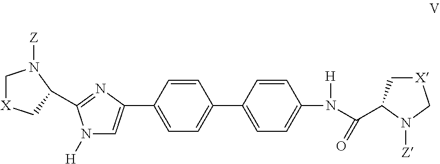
C1=CC(C2=CN([H])C(C3C[X]CN3[Z])=N2)=CC=C1C1=CC=C(N(C(=O)C2C[X]CN2[Z])[H])C=C1
